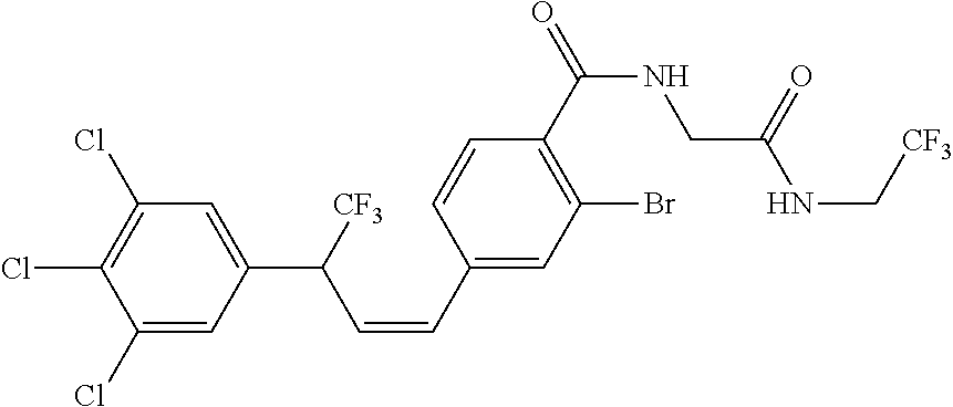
C1(Cl)=C(Cl)C=C(C([CF3])C=CC2=CC(Br)=C(C(=O)NCC(NC[CF3])=O)C=C2)C=C1Cl
